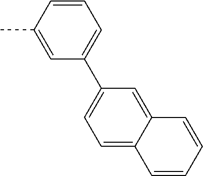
C1=C(C)C=CC=C1C1=CC=C2C(=C1)C=CC=C2
